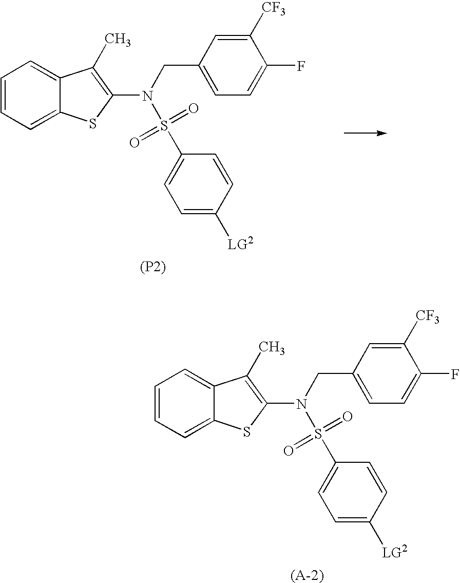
C1=CC=C2C(=C1)C(C)=C(N(CC1=CC=C(F)C([CF3])=C1)S(=O)(=O)C1=CC=C([LG2])C=C1)S2.[(P2)].C1=CC=C2C(=C1)C(C)=C(N(CC1=CC=C(F)C([CF3])=C1)S(=O)(=O)C1=CC=C([LG2])C=C1)S2
